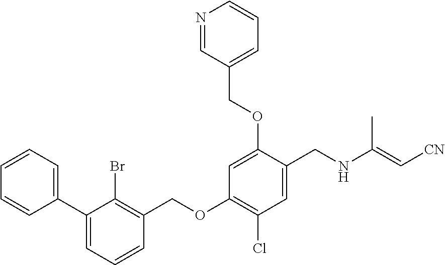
C1=CC=CC(C2=CC=CC(COC3=C(Cl)C=C(CNC(=C[CN])C)C(OCC4=CC=CN=C4)=C3)=C2Br)=C1
